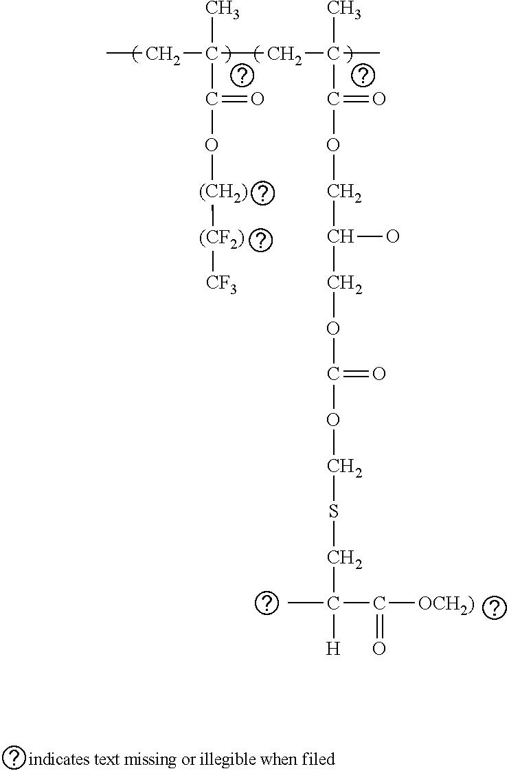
CCC(C)(C(O[(CH2)][(CF2)][CF3])=O)CC(C)(C)C(=O)OCC(O)COC(OCSCC(C)([H])C(=O)[OCH2)])=O
